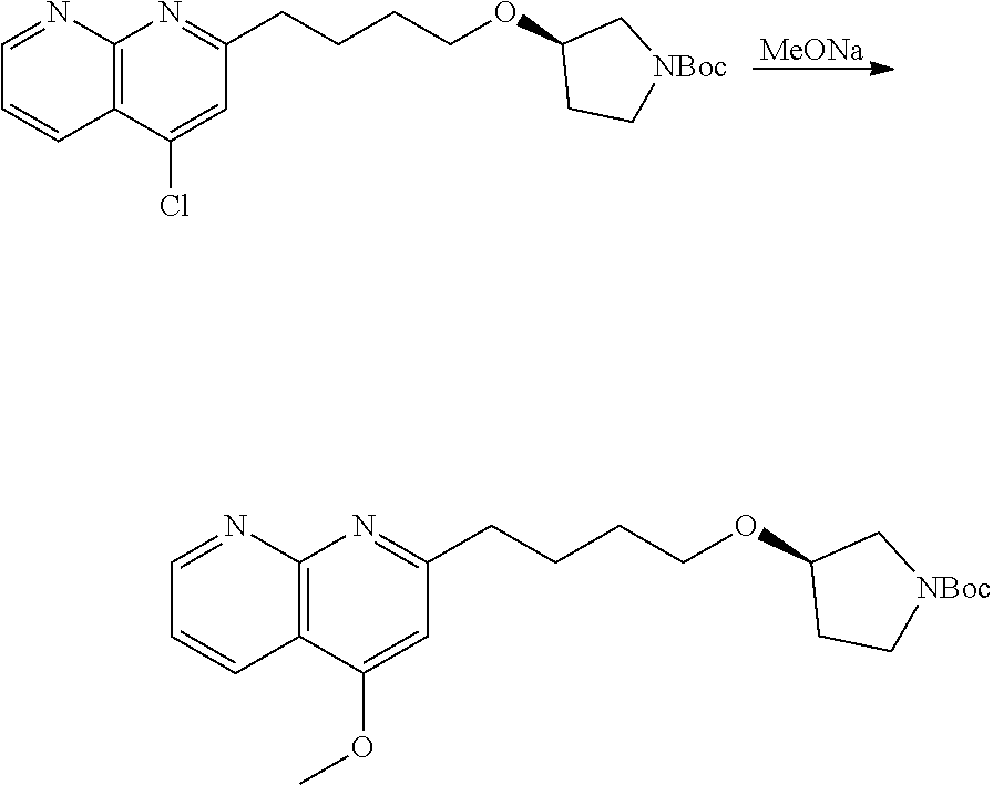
[MeONa].C1=NC2=C(C=C1)C(Cl)=CC(CCCCOC1CC[NBoc]C1)=N2.C1=NC2=C(C=C1)C(OC)=CC(CCCCOC1CC[NBoc]C1)=N2
